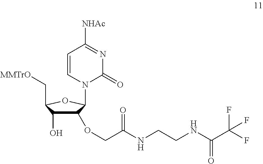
C1(OCC(NCCNC(C(F)(F)F)=O)=O)C(O)C(C[MMTrO])OC1N1C(=O)N=C([NHAc])C=C1
